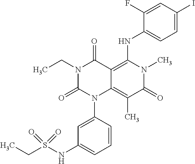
N1(CC)C(=O)N(C2=CC(NS(CC)(=O)=O)=CC=C2)C2=C(C)C(=O)N(C)C(NC3=CC=C(I)C=C3F)=C2C1=O
